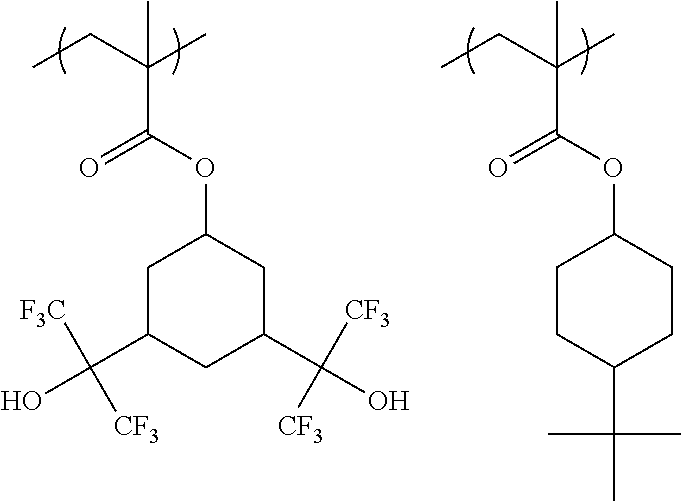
C(C(C)(C(=O)OC1CC(C(O)([F3C])[CF3])CC(C(O)([CF3])[CF3])C1)C)C.C(C(C)(C)C(OC1CCC(C(C)(C)C)CC1)=O)C
